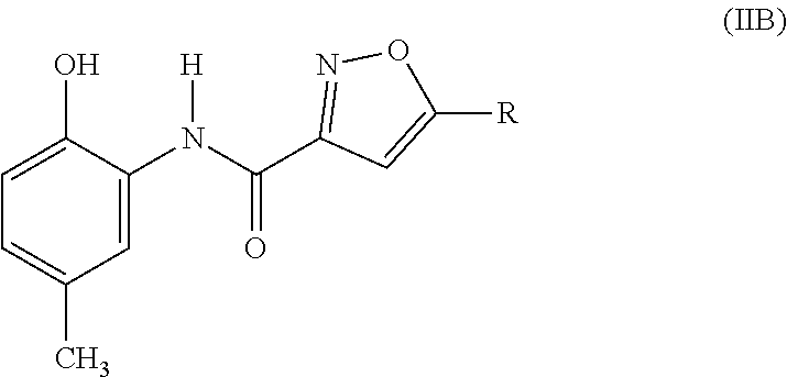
C1=C(N([H])C(=O)C2=NOC([R])=C2)C(O)=CC=C1C
